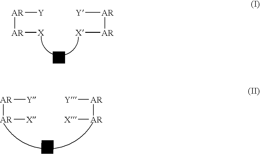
B.[AR]([AR][Y])[X].[AR]([AR][Y])[X].[AR]([AR][Y])[X].[AR]([AR][Y])[X].B
